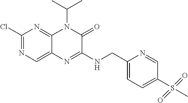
C1(Cl)=NC=C2C(=N1)N(C(C)C)C(=O)C(NCC1=CC=C(S(=O)(=O)C)C=N1)=N2
